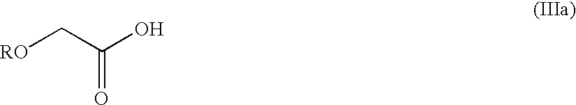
[RO]CC(O)=O
